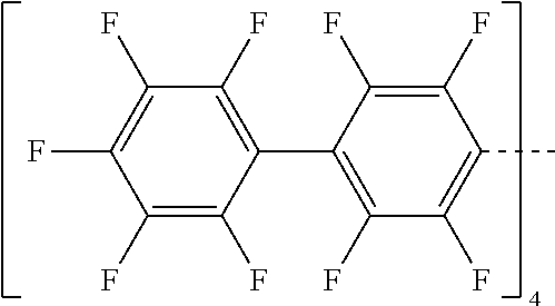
C1(F)=C(F)C(C2=C(F)C(F)=C(F)C(F)=C2F)=C(F)C(F)=C1C
